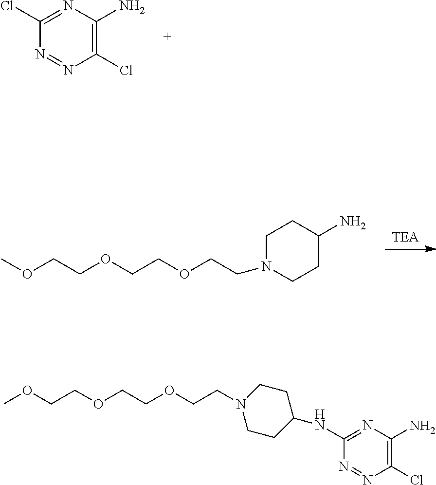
N1=NC(Cl)=C(N)N=C1Cl.[TEA].COCCOCCOCCN1CCC(N)CC1.C1CN(CCOCCOCCOC)CCC1NC1=NC(N)=C(Cl)N=N1
